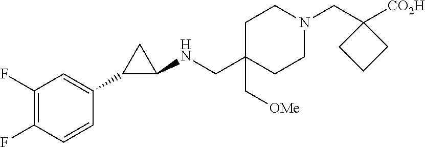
C1C(CNC2CC2C2=CC(F)=C(F)C=C2)(C[OMe])CCN(CC2([CO2H])CCC2)C1
